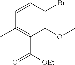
C1=CC(Br)=C(OC)C(C([OEt])=O)=C1C
